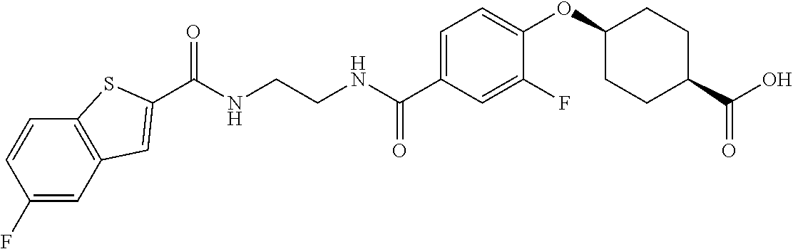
C(NCCNC(C1=CC=C(OC2CCC(C(O)=O)CC2)C(F)=C1)=O)(=O)C1=CC2=C(C=CC(F)=C2)S1
